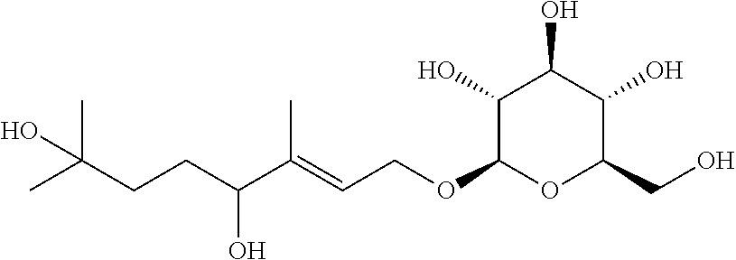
CC(CCC(C(=CCOC1OC(CO)C(O)C(O)C1O)C)O)(C)O
